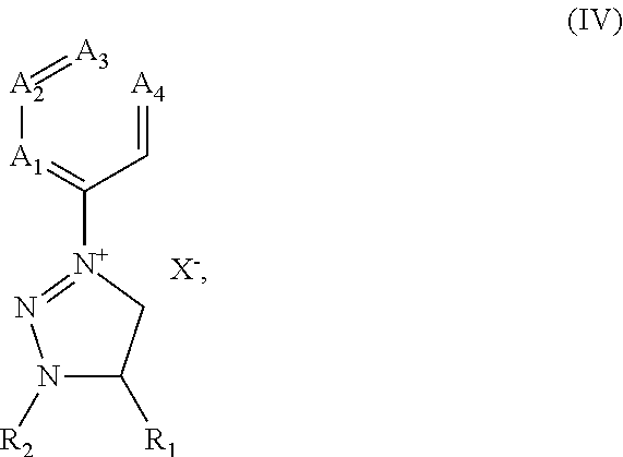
C(=[A4])C(=[A1][A2]=[A3])[N+]1=NN([R2])C([R1])C1.[X-]
